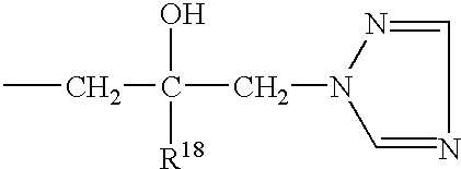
CCC(CN1C=NC=N1)(O)[R18]
